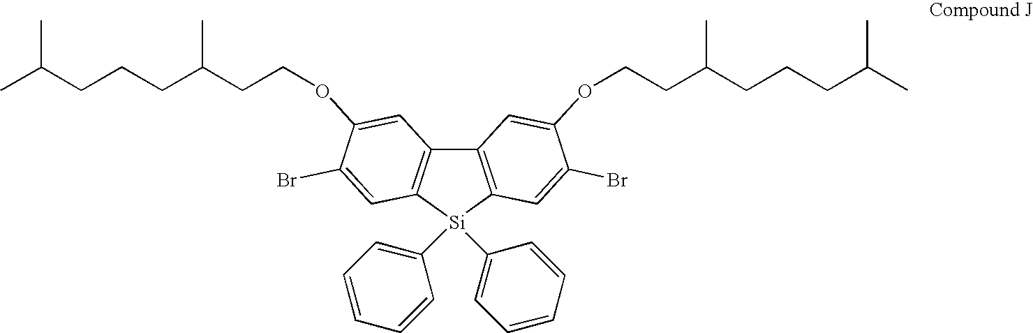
CC(CCCC(CCOC1=CC2=C([Si](C3=CC=CC=C3)(C3=CC=CC=C3)C3=C2C=C(OCCC(CCCC(C)C)C)C(Br)=C3)C=C1Br)C)C
